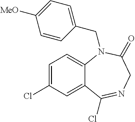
C1=C(Cl)C=C2C(=C1)N(CC1=CC=C([MeO])C=C1)C(=O)CN=C2Cl
